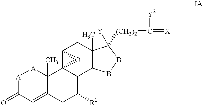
[A]1C(=O)C=C2C(C)([A]1)C13C(C([R1])C2)C2C(C)(CC1O3)C([Y1])([(CH2)2]C([Y2])=[X])BB2
